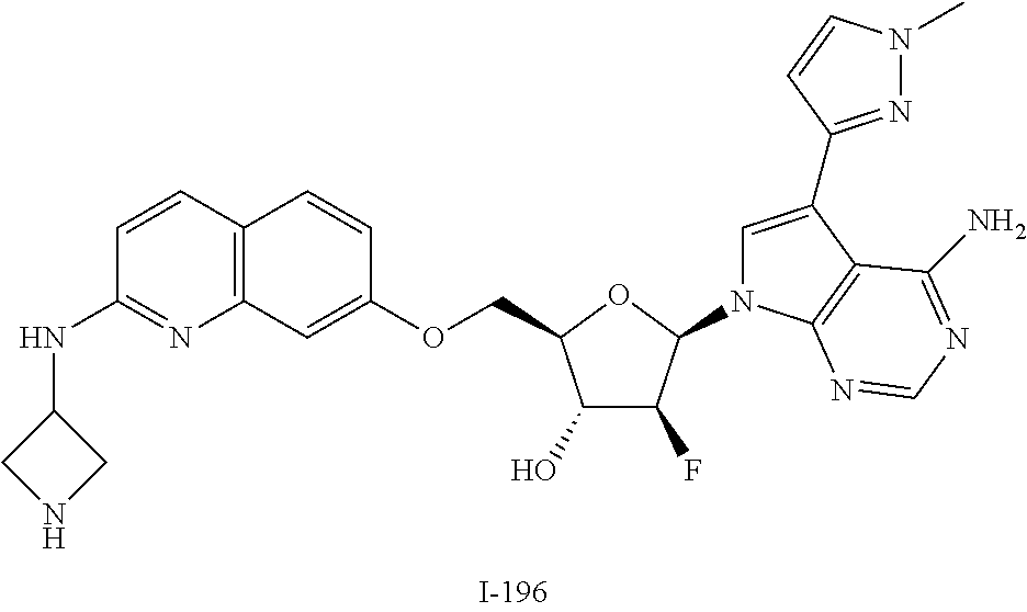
C1(O)C(F)C(N2C=C(C3=NN(C)C=C3)C3=C2N=CN=C3N)OC1COC1=CC2=C(C=C1)C=CC(NC1CNC1)=N2
